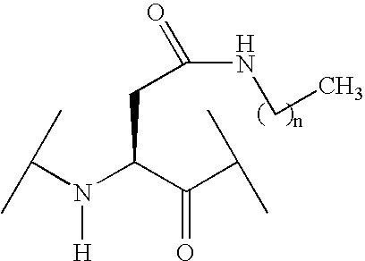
C(N(C(C(C(C)C)=O)CC(NCC)=O)[H])(C)C
